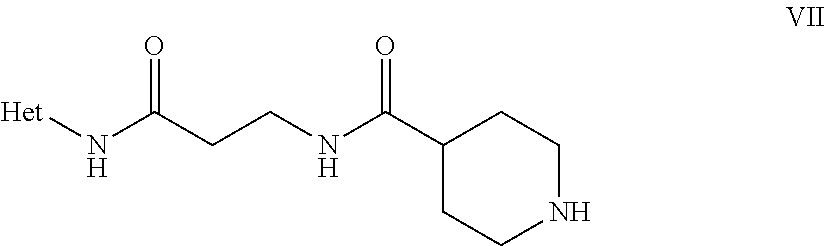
N(C(CCNC(C1CCNCC1)=O)=O)[Het]
